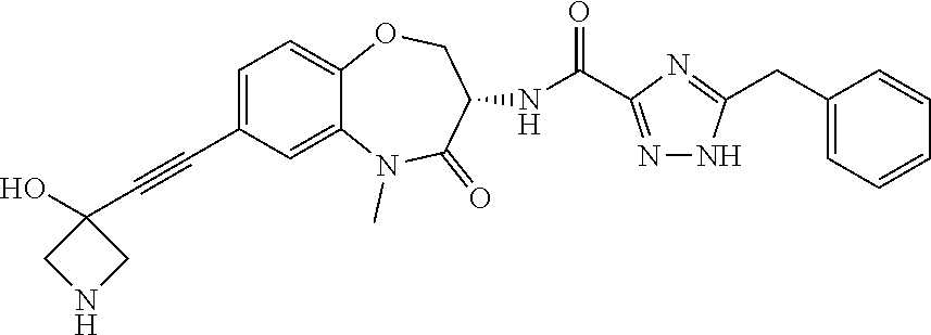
N1=C(C(=O)NC2COC3=CC=C(C#CC4(O)CNC4)C=C3N(C)C2=O)N=C(CC2=CC=CC=C2)N1
